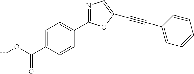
[H]OC(C1=CC=C(C2=NC=C(C#CC3=CC=CC=C3)O2)C=C1)=O
